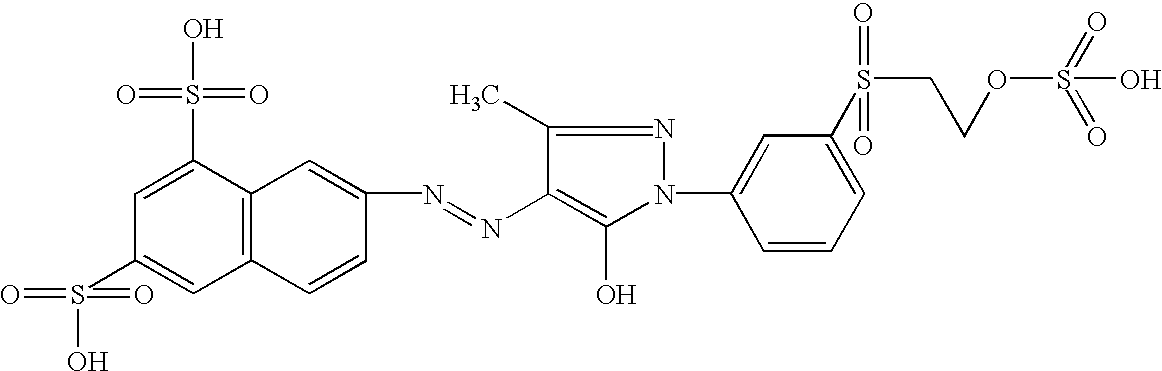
C12=C(C(S(O)(=O)=O)=CC(S(=O)(=O)O)=C1)C=C(N=NC1=C(O)N(C3=CC(S(CCOS(=O)(=O)O)(=O)=O)=CC=C3)N=C1C)C=C2
